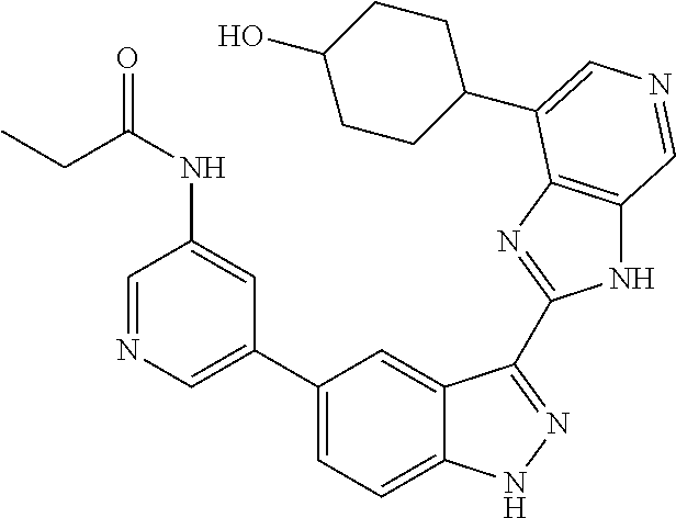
C1(C2=CN=CC(NC(=O)CC)=C2)=CC=C2C(=C1)C(C1=NC3=C(N1)C=NC=C3C1CCC(O)CC1)=NN2
